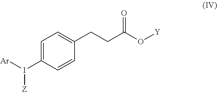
C1=C(I([Ar])[Z])C=CC(CCC(O[Y])=O)=C1
